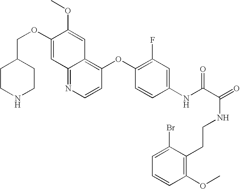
C12=NC=CC(OC3=C(F)C=C(NC(C(NCCC4=C(OC)C=CC=C4Br)=O)=O)C=C3)=C1C=C(OC)C(OCC1CCNCC1)=C2
